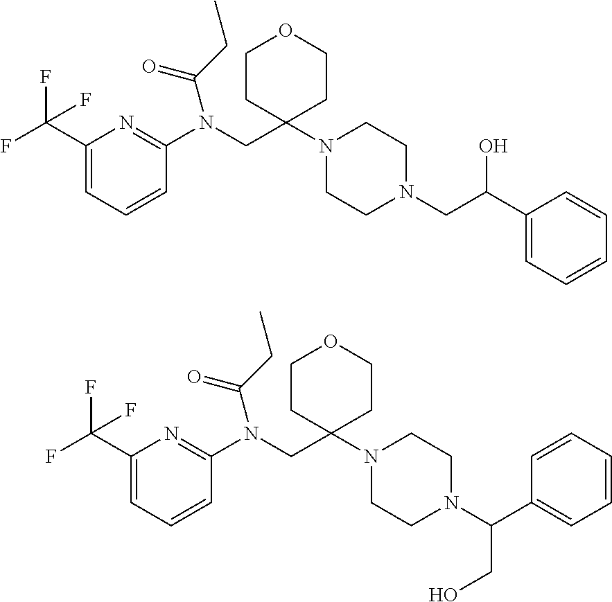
C1(C(F)(F)F)=CC=CC(N(CC2(N3CCN(CC(C4=CC=CC=C4)O)CC3)CCOCC2)C(CC)=O)=N1.C1(C(F)(F)F)=CC=CC(N(CC2(N3CCN(C(C4=CC=CC=C4)CO)CC3)CCOCC2)C(CC)=O)=N1
